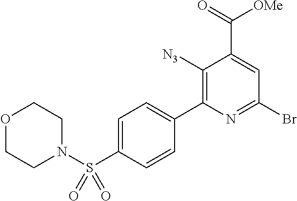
C1([N3])=C(C2=CC=C(S(N3CCOCC3)(=O)=O)C=C2)N=C(Br)C=C1C(=O)[OMe]
